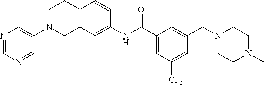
N1=CN=CC(N2CCC3=C(C=C(NC(C4=CC([CF3])=CC(CN5CCN(C)CC5)=C4)=O)C=C3)C2)=C1
